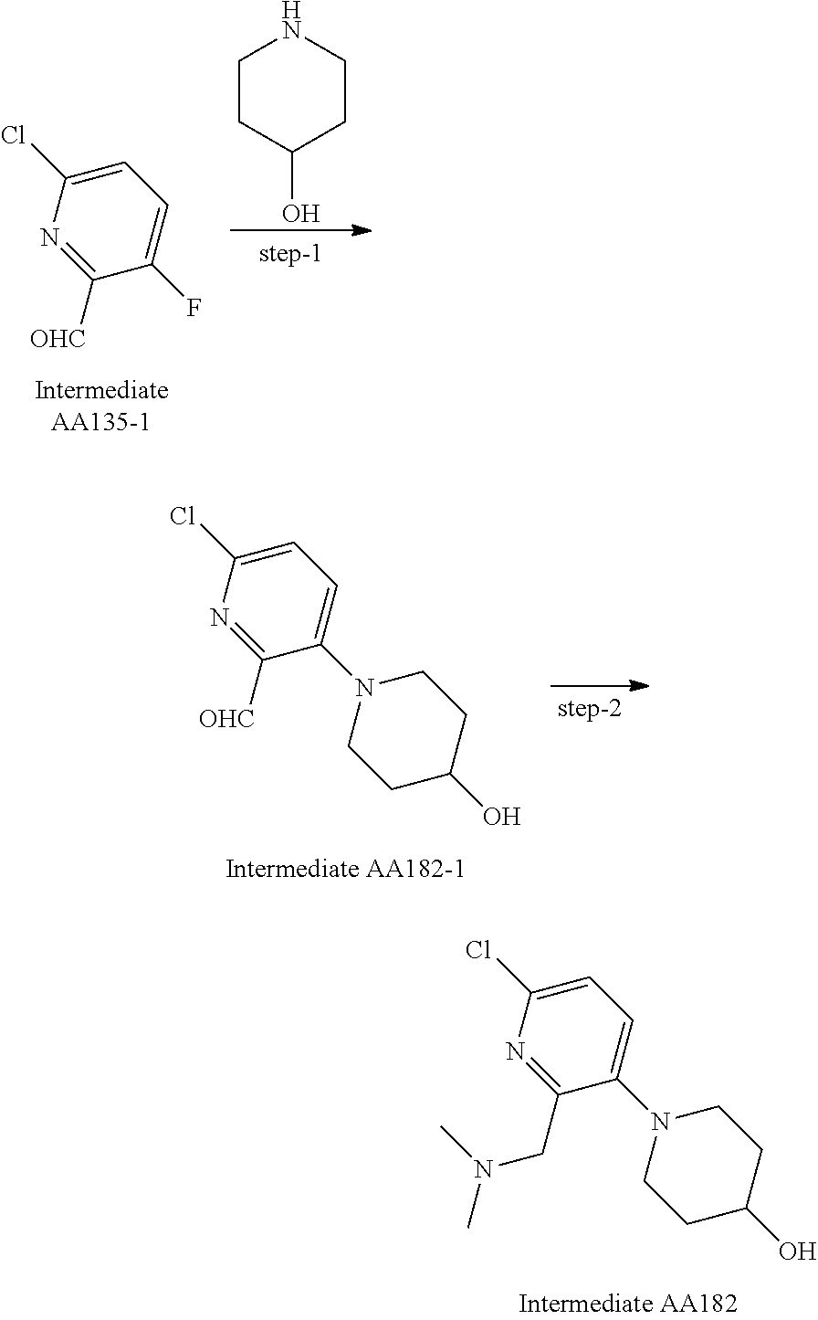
C1CC(O)CCN1.C1=C(F)C([OHC])=NC(Cl)=C1.C1=C(N2CCC(O)CC2)C([OHC])=NC(Cl)=C1.C1=C(N2CCC(O)CC2)C(CN(C)C)=NC(Cl)=C1
